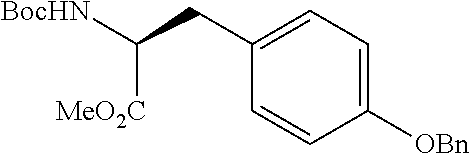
C1=C(CC([MeO2C])[BocHN])C=CC([OBn])=C1
